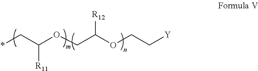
[R11]C(C*)OCC(OCC[Y])[R12]
